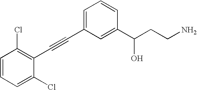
C1(C#CC2=CC=CC(C(CCN)O)=C2)=C(Cl)C=CC=C1Cl
